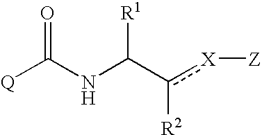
[Q]C(NC(c([X][Z])[R2])[R1])=O
